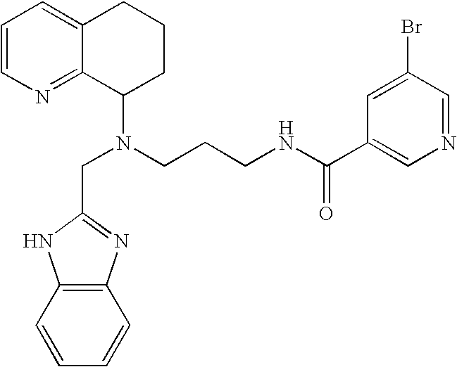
C1=CN=C2C(=C1)CCCC2N(CCCNC(C1=CN=CC(Br)=C1)=O)CC1=NC2=C(N1)C=CC=C2
